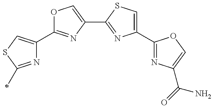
N1=C(C)SC=C1C1=NC(C2=NC(C3=NC(C(N)=O)=CO3)=CS2)=CO1
